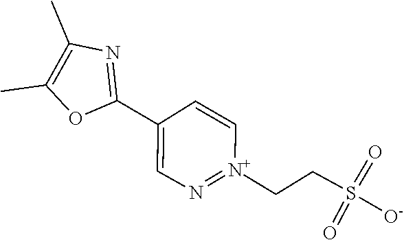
O1C(C2=CN=[N+](CCS(=O)([O-])=O)C=C2)=NC(C)=C1C
